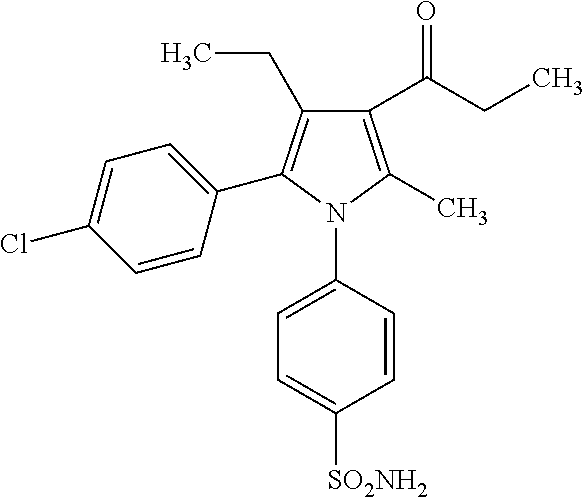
C1(C(CC)=O)=C(C)N(C2=CC=C([SO2NH2])C=C2)C(C2=CC=C(Cl)C=C2)=C1CC
